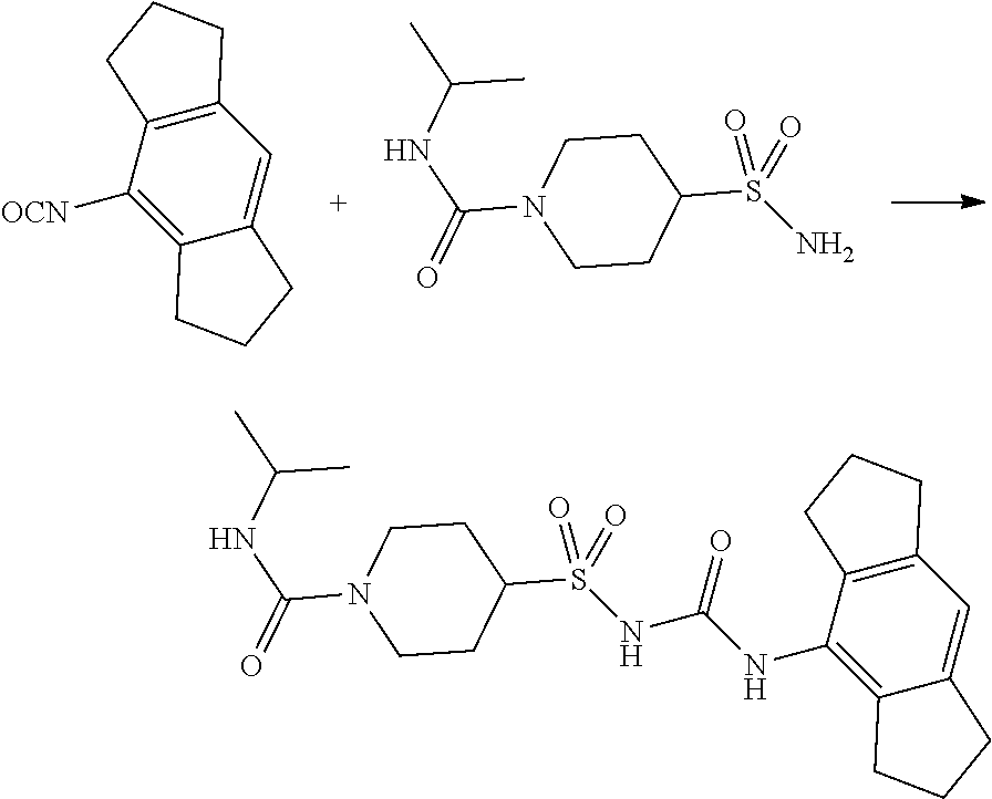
C1([OCN])=C2C(=CC3=C1CCC3)CCC2.C1CC(S(=O)(=O)N)CCN1C(NC(C)C)=O.C1CC(S(=O)(=O)NC(=O)NC2=C3C(=CC4=C2CCC4)CCC3)CCN1C(NC(C)C)=O
